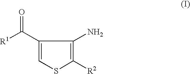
O=C([R1])C1=CSC([R2])=C1N
